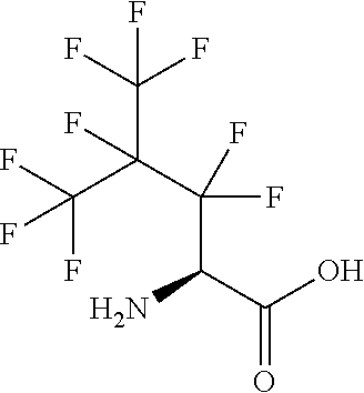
FC(C(C(F)(C(C(O)=O)N)F)(C(F)(F)F)F)(F)F
